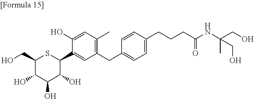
C1(CO)C(O)C(O)C(O)C(C2=CC(CC3=CC=C(CCCC(NC(CO)(C)CO)=O)C=C3)=C(C)C=C2O)S1
